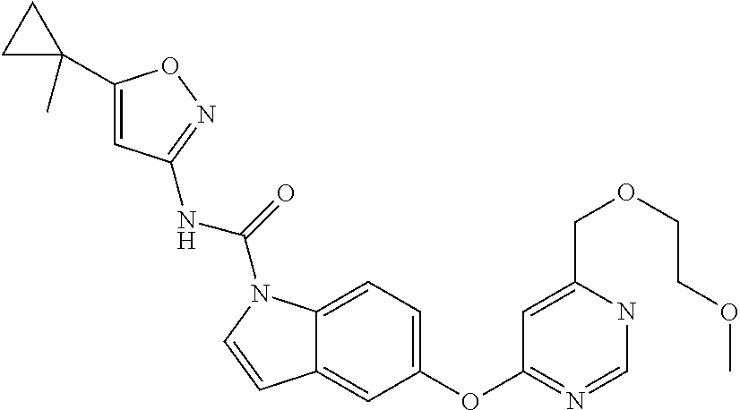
C12=CC=C(OC3=N=CNC(COCCOC)=C3)C=C1C=CN2C(NC1=NOC(C2(C)CC2)=C1)=O
